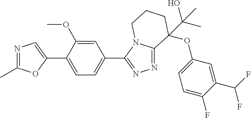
N1=C(C)OC(C2=CC=C(C3=NN=C4N3CCCC4(OC3=CC=C(F)C(C(F)F)=C3)C(O)(C)C)C=C2OC)=C1
